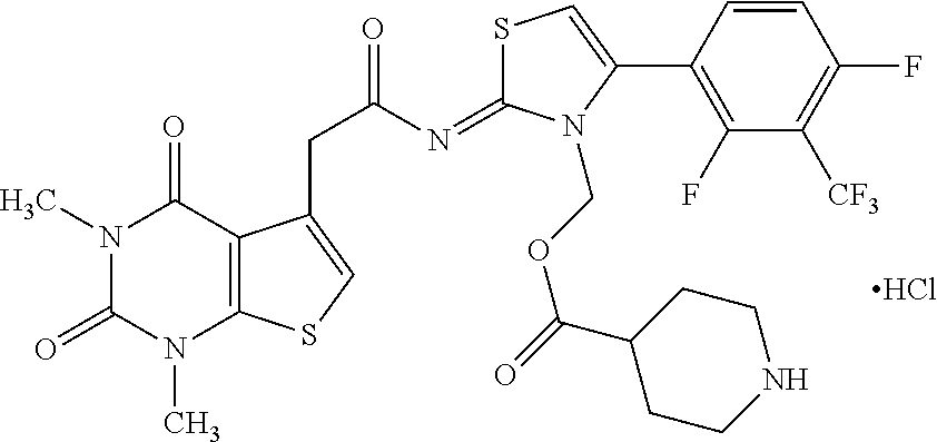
S1C(=NC(=O)CC2=CSC3=C2C(=O)N(C)C(=O)N3C)N(COC(=O)C2CCNCC2)C(C2=C(F)C([CF3])=C(F)C=C2)=C1.Cl
